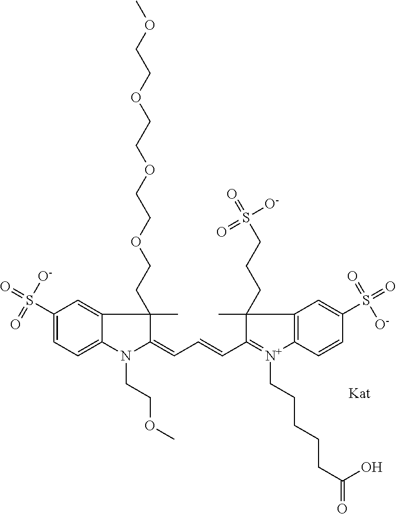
C1(=CC=CC2=[N+](CCCCCC(=O)O)C3=C(C=C(S(=O)(=O)[O-])C=C3)C2(CCCS(=O)([O-])=O)C)N(CCOC)C2=CC=C(S(=O)([O-])=O)C=C2C1(C)CCOCCOCCOCCOC
